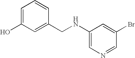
C1=C(O)C=C(CNC2=CN=CC(Br)=C2)C=C1
